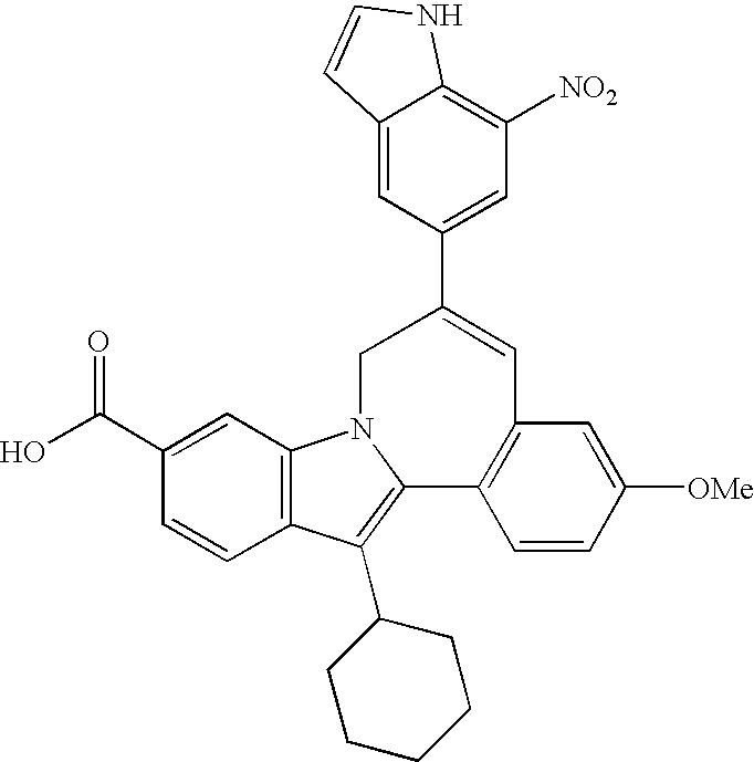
C1(C(O)=O)=CC2=C(C=C1)C(C1CCCCC1)=C1N2CC(C2=CC([NO2])=C3C(=C2)C=CN3)=CC2=C1C=CC([OMe])=C2
